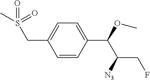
C1=CC(C(OC)C([N3])CF)=CC=C1CS(=O)(=O)C
